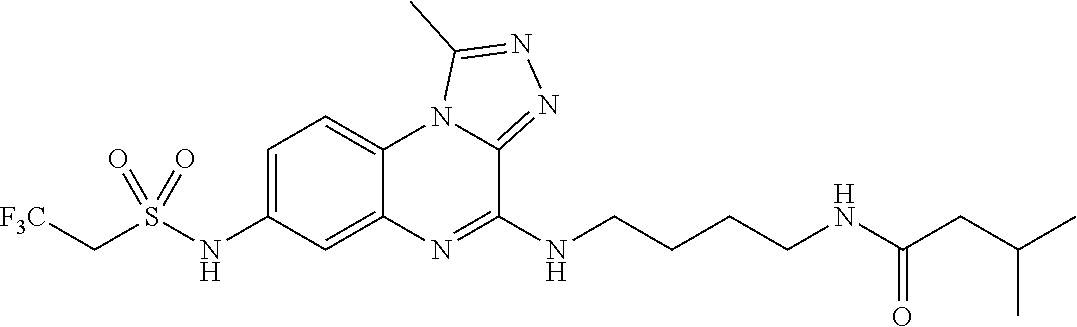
C1=C(NS(C[F3C])(=O)=O)C=C2C(=C1)N1C(=NN=C1C)C(NCCCCNC(CC(C)C)=O)=N2
